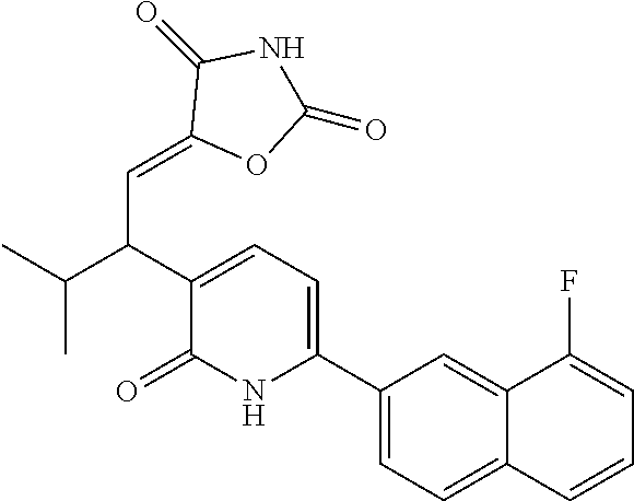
C1(C2=CC=C(C(C=C3OC(=O)NC3=O)C(C)C)C(=O)N2)=CC=C2C(=C1)C(F)=CC=C2
